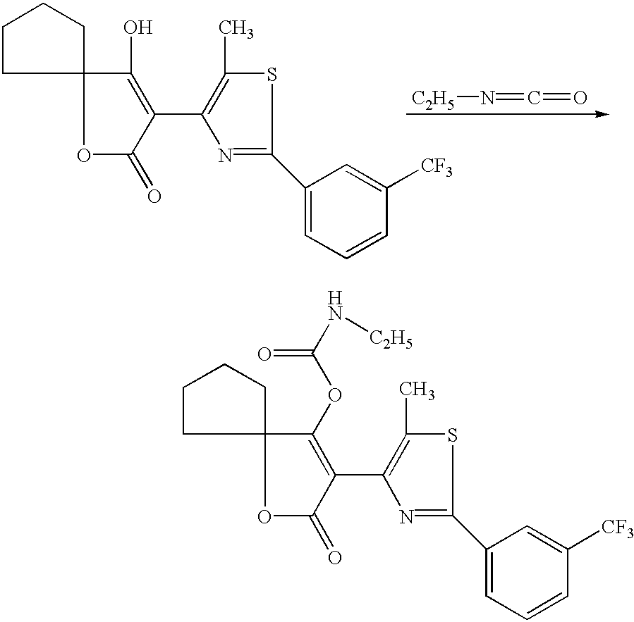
C1CC2(CC1)OC(=O)C(C1=C(C)SC(C3=CC=CC([CF3])=C3)=N1)=C2OC(N[C2H5])=O.C1CC2(CC1)OC(=O)C(C1=C(C)SC(C3=CC=CC([CF3])=C3)=N1)=C2O.[C2H5]N=C=O
